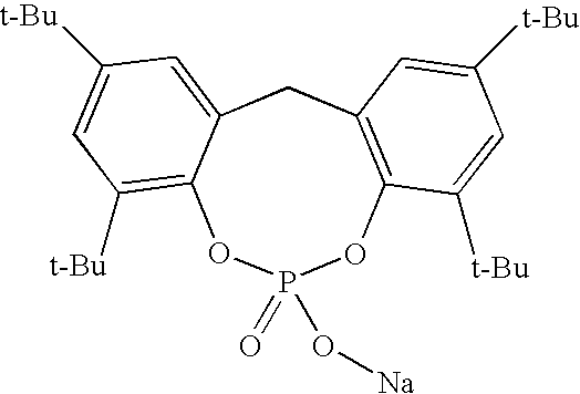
C12=CC([t-Bu])=CC([t-Bu])=C1OP(=O)(O[Na])OC1=C(C2)C=C([t-Bu])C=C1[t-Bu]
